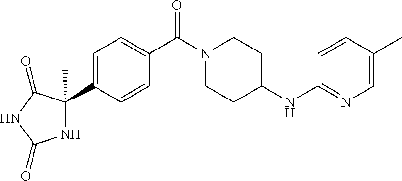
C1=C(C2(C)NC(=O)NC2=O)C=CC(C(N2CCC(NC3=NC=C(C)C=C3)CC2)=O)=C1
